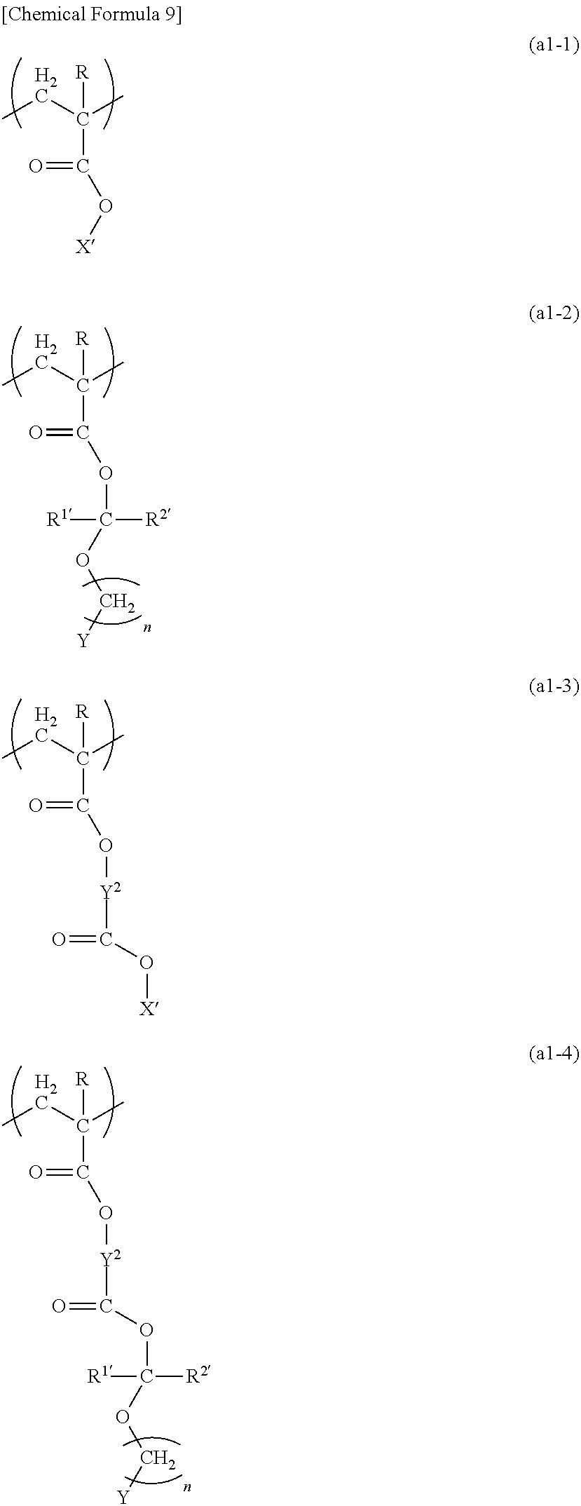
CCC(C)([R])C(=O)OC([R1])([R2])OC[Y].CCC(C)([R])C(=O)O[Y2]C(=O)O[X].CCC(C)([R])C(=O)O[Y2]C(=O)OC([R1])([R2])OC[Y].CCC(C)([R])C(=O)O[X]
